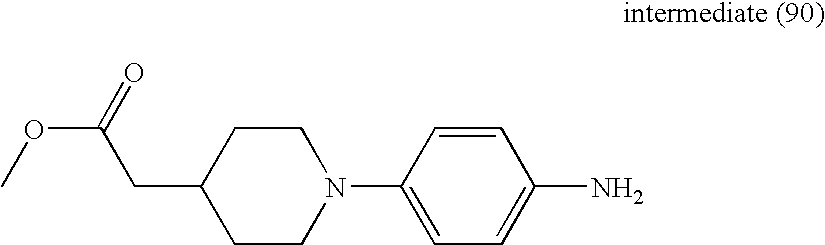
C(C(OC)=O)C1CCN(C2=CC=C(N)C=C2)CC1
